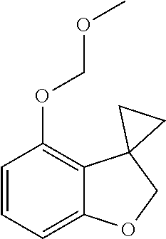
C1=CC=C2C(=C1OCOC)C1(CO2)CC1
